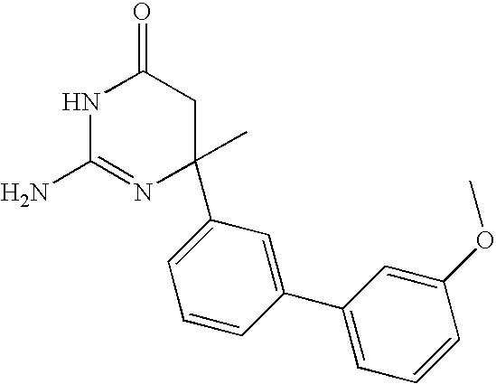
N1C(N)=NC(C)(C2=CC=CC(C3=CC=CC(OC)=C3)=C2)CC1=O
